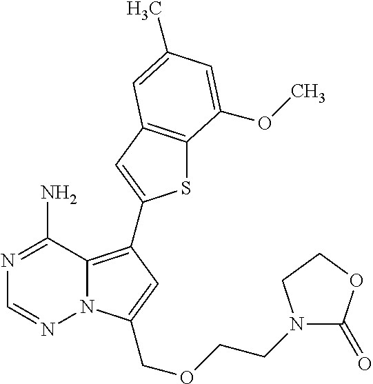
C12=C(C3=CC4=C(S3)C(OC)=CC(C)=C4)C=C(COCCN3C(=O)OCC3)N1N=CN=C2N
